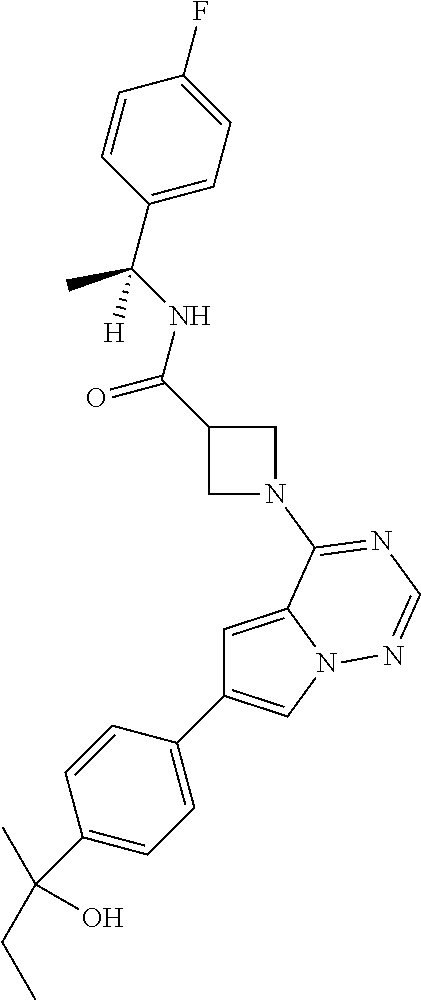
C1=C2N(C=C1C1=CC=C(C(CC)(O)C)C=C1)N=CN=C2N1CC(C(NC(C2=CC=C(F)C=C2)(C)[H])=O)C1
